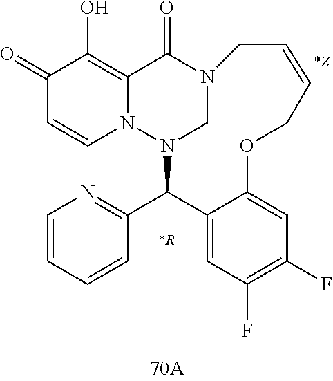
C1(=O)C=CN2C(=C1O)C(=O)N1CN2C(C2=NC=CC=C2)C2=CC(F)=C(F)C=C2OCC=CC1.[*R].[*Z]
